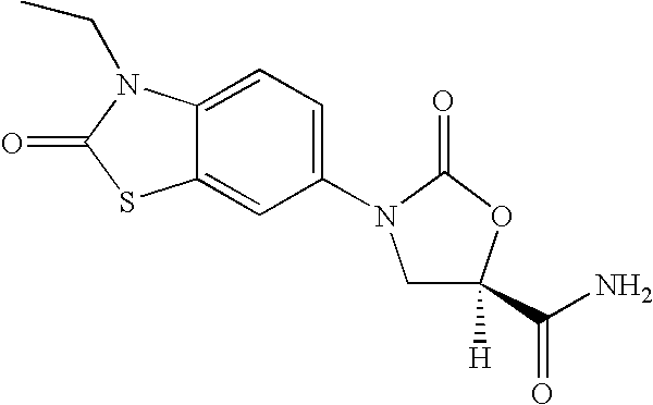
C12=CC(N3CC(C(N)=O)([H])OC3=O)=CC=C1N(CC)C(=O)S2
